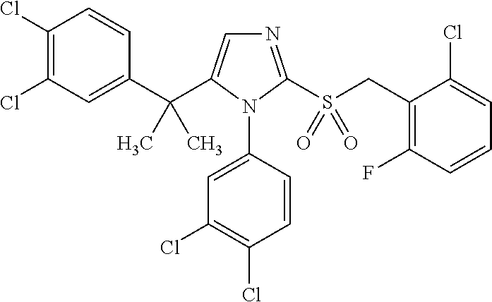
C1(C(C2=CN=C(S(CC3=C(F)C=CC=C3Cl)(=O)=O)N2C2=CC(Cl)=C(Cl)C=C2)(C)C)=CC(Cl)=C(Cl)C=C1
